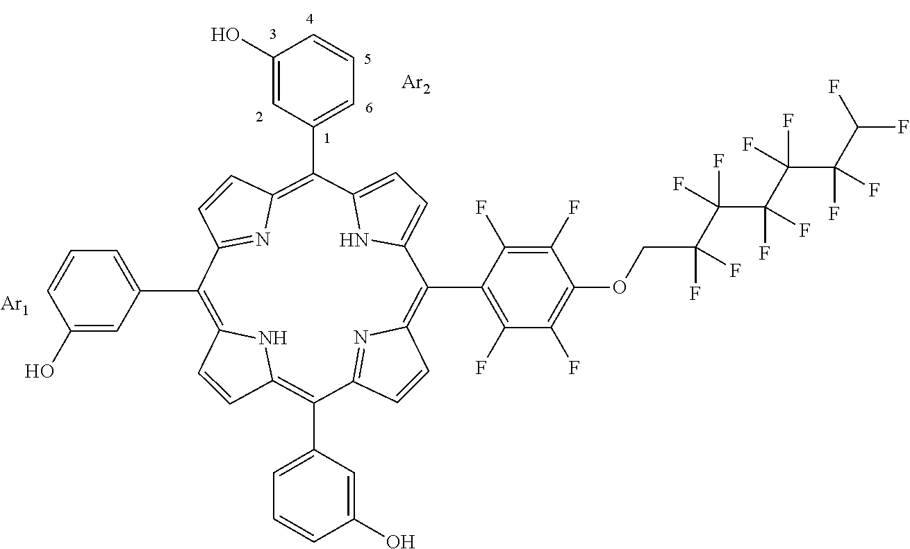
C1=CC2=C(C3=CC=CC(O)=C3)C3=NC(=C(C4=C(F)C(F)=C(OCC(C(C(C(C(C(F)F)(F)F)(F)F)(F)F)(F)F)(F)F)C(F)=C4F)C4=CC=C(N4)C(C4=CC=CC(O)=C4)=C4C=CC(=N4)C(C4=CC=CC(O)=C4)=C1N2)C=C3.[Ar1].[Ar2]
